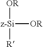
[z-Si]([OR])([R])[OR]
